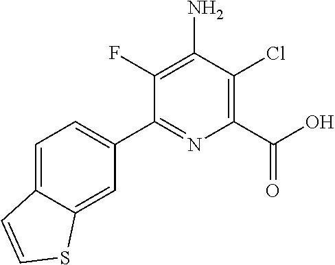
C1(F)=C(N)C(Cl)=C(C(O)=O)N=C1C1=CC=C2C(=C1)SC=C2
